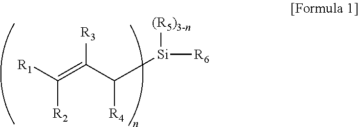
[R1]C(=C(C([Si]([R6])[(R5)3-n])[R4])[R3])[R2]
